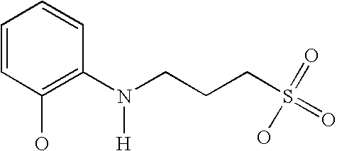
C1=CC(O)=C(N(CCCS(=O)(O)=O)[H])C=C1
